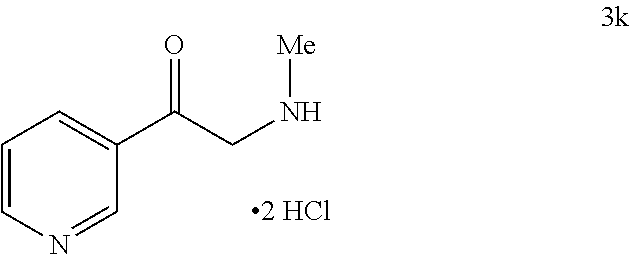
C1=CN=CC(C(CN[Me])=O)=C1.[2 HCl]
